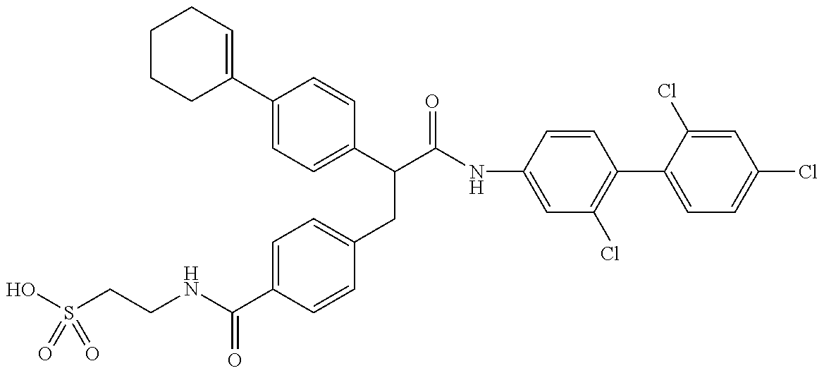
OS(CCNC(C1=CC=C(CC(C(=O)NC2=CC(Cl)=C(C3=CC=C(Cl)C=C3Cl)C=C2)C2=CC=C(C3=CCCCC3)C=C2)C=C1)=O)(=O)=O
